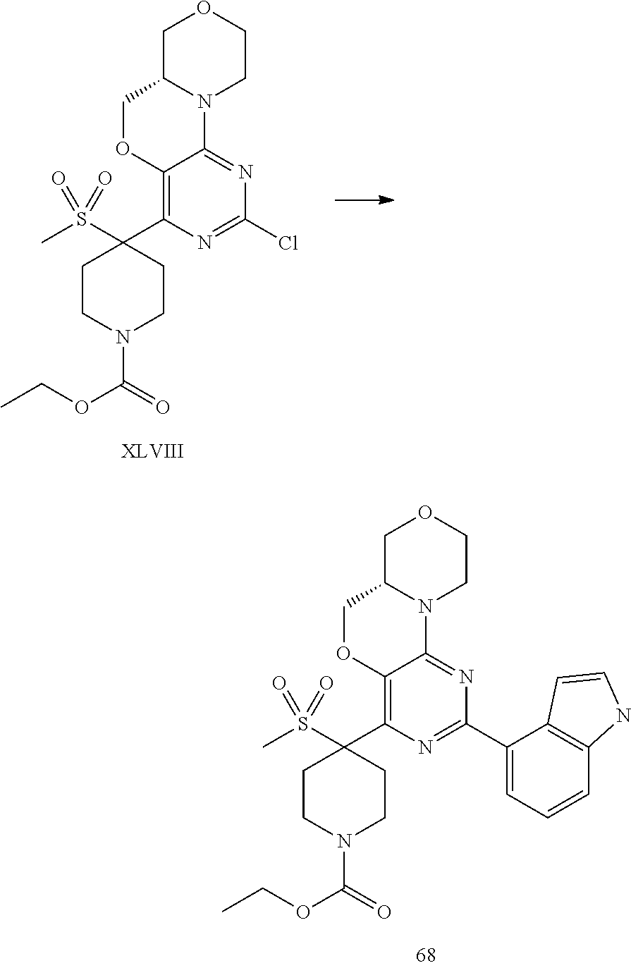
C1C2N(CCO1)C1=NC(Cl)=NC(C3(S(C)(=O)=O)CCN(C(OCC)=O)CC3)=C1OC2.C1C2N(CCO1)C1=NC(C3=CC=CC4=C3C=CN4)=NC(C3(S(C)(=O)=O)CCN(C(OCC)=O)CC3)=C1OC2
